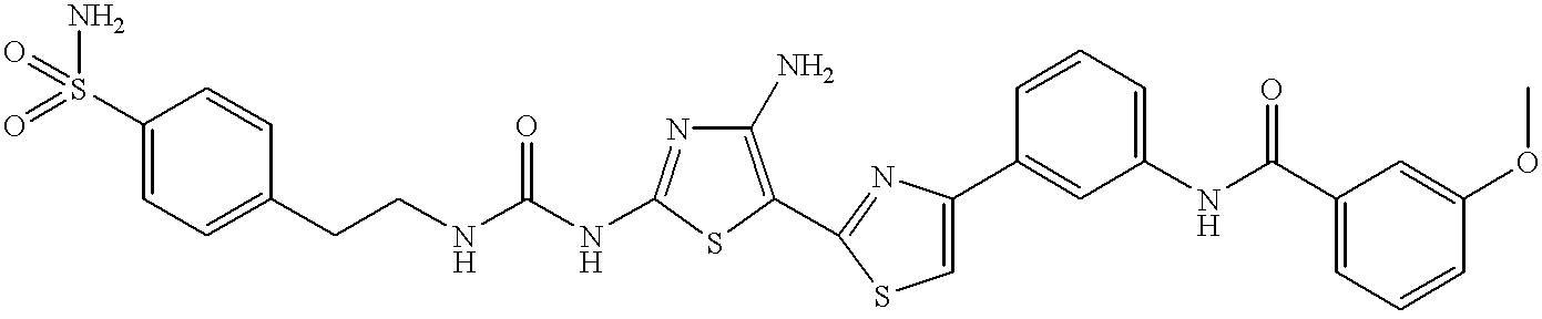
C(NC1=NC(N)=C(C2=NC(C3=CC(NC(C4=CC=CC(OC)=C4)=O)=CC=C3)=CS2)S1)(NCCC1=CC=C(S(=O)(N)=O)C=C1)=O
